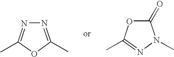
C1(C)=NN=C(C)O1.C1(C)=NN(C)C(=O)O1
